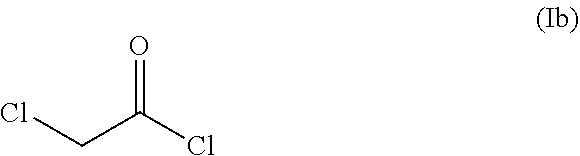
ClCC(Cl)=O
